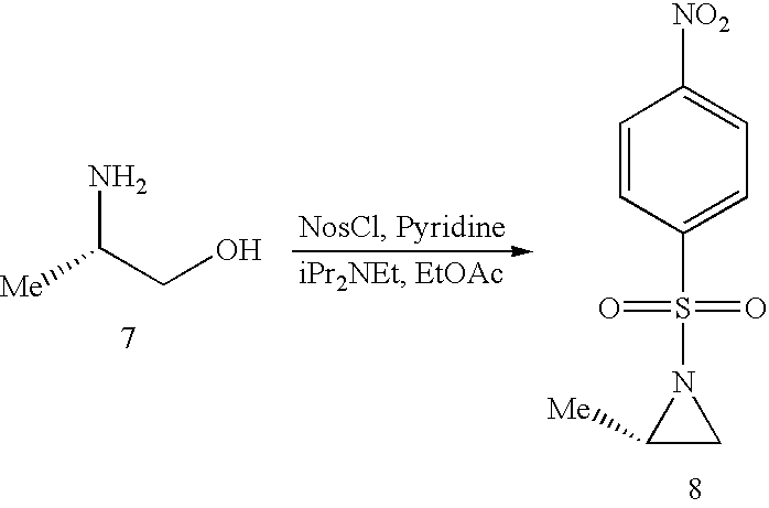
[Me]C(CO)N.C1=CC(S(=O)(=O)N2C([Me])C2)=CC=C1[NO2]
